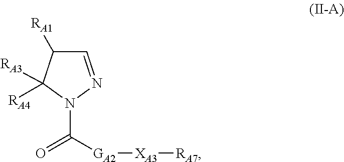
C1=NN(C([GA2][XA3][RA7])=O)C([RA3])([RA4])C1[RA1]
